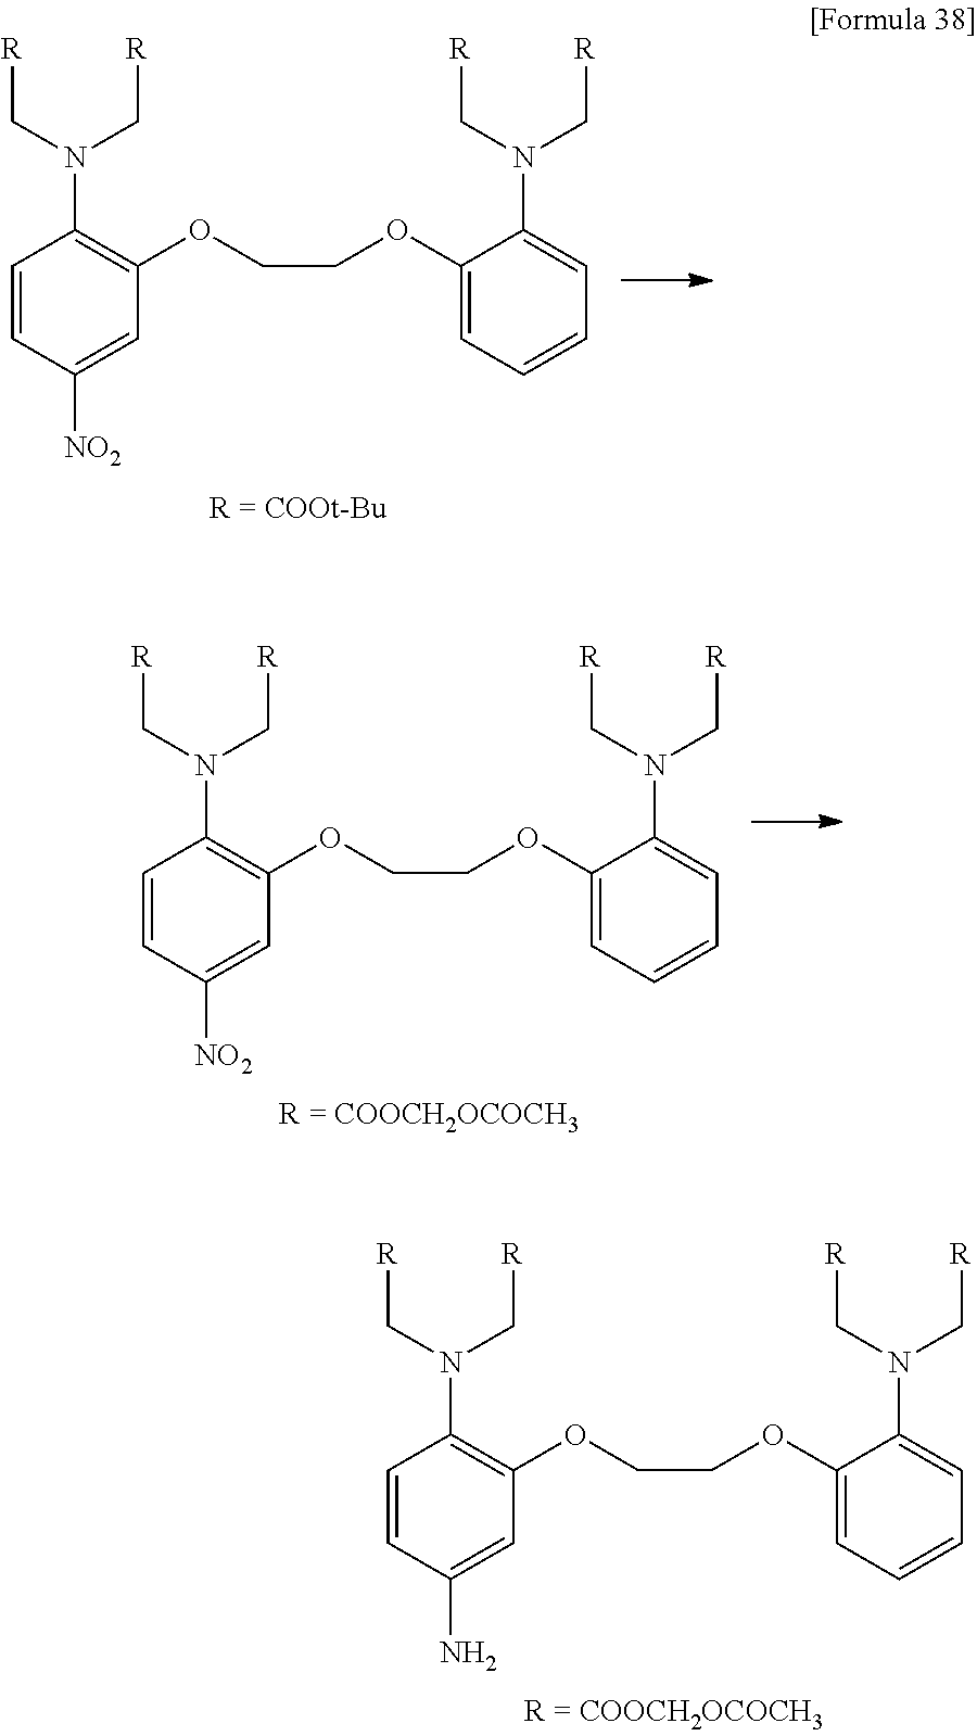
C1=CC([NO2])=CC(OCCOC2=CC=CC=C2N(C[R])C[R])=C1N(C[R])C[R].C1=CC(N)=CC(OCCOC2=CC=CC=C2N(C[R])C[R])=C1N(C[R])C[R].C1=CC([NO2])=CC(OCCOC2=CC=CC=C2N(C[R])C[R])=C1N(C[R])C[R]
